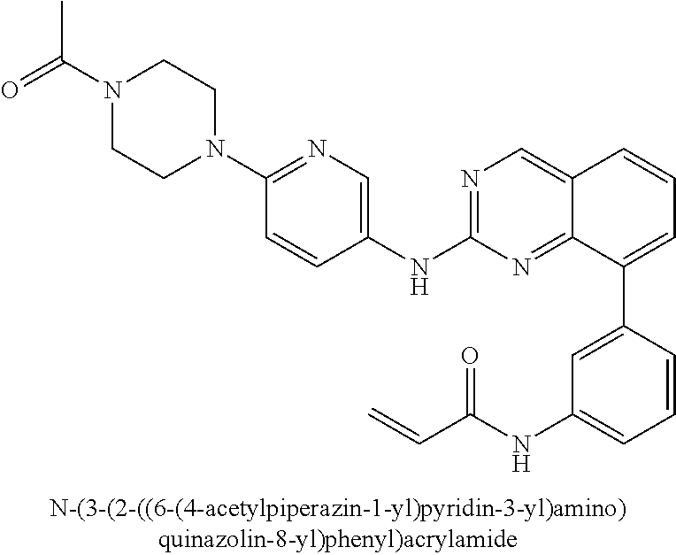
N1(C(=O)C)CCN(C2=NC=C(NC3=NC=C4C(=N3)C(C3=CC(NC(C=C)=O)=CC=C3)=CC=C4)C=C2)CC1
